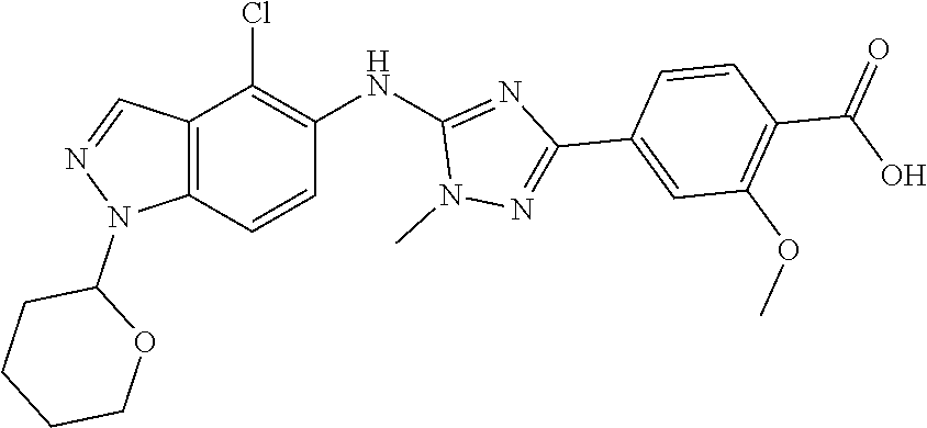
C12=C(C=CC(NC3=NC(C4=CC(OC)=C(C(O)=O)C=C4)=NN3C)=C1Cl)N(C1CCCCO1)N=C2
